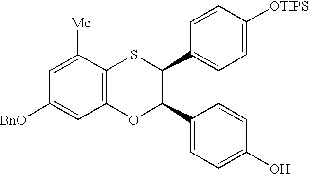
C1=C([Me])C2=C(C=C1[BnO])OC(C1=CC=C(O)C=C1)C(C1=CC=C([OTIPS])C=C1)S2
